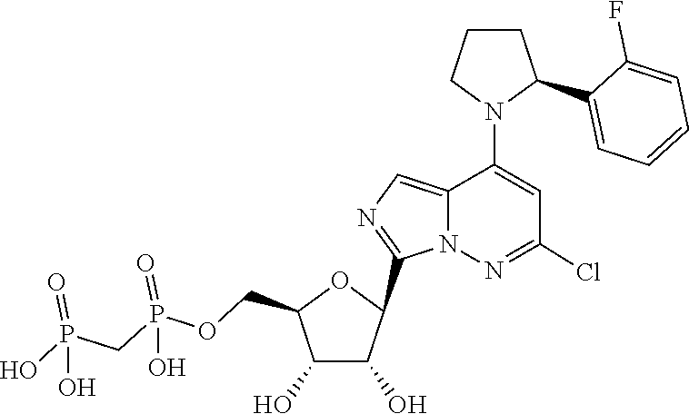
C1(C2C(O)C(O)C(COP(=O)(O)CP(=O)(O)O)O2)=NC=C2C(N3C(C4=CC=CC=C4F)CCC3)=CC(Cl)=NN12
